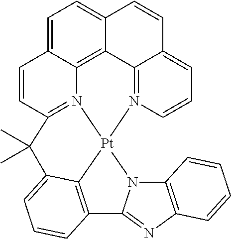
C1=C2C3=C4C(=C1)C=CC1=CC=CN(=C41)[Pt]14N3=C(C=C2)C(C)(C)C2=CC=CC(=C12)C1=NC2=C(N14)C=CC=C2
